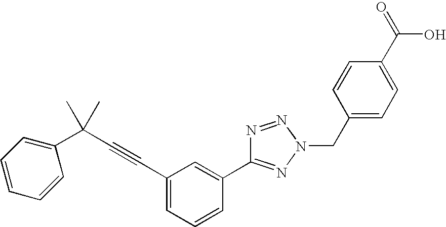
N1=NN(CC2=CC=C(C(=O)O)C=C2)N=C1C1=CC(C#CC(C2=CC=CC=C2)(C)C)=CC=C1
